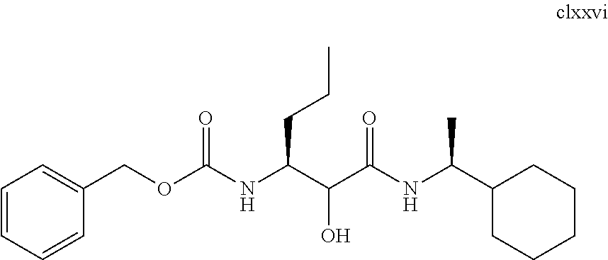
C1=CC=CC(COC(NC(C(C(NC(C2CCCCC2)C)=O)O)CCC)=O)=C1
